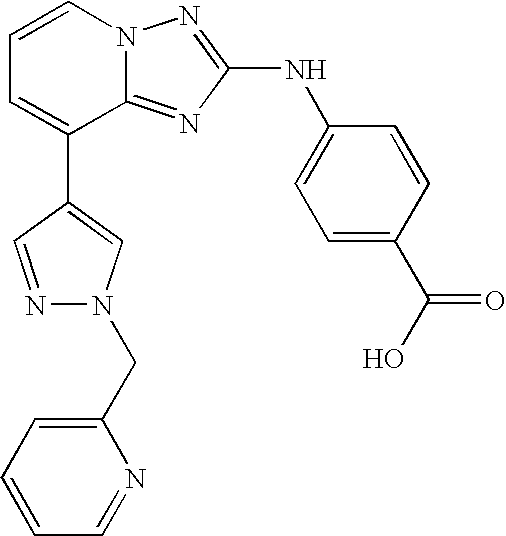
C1=CN2C(=NC(NC3=CC=C(C(O)=O)C=C3)=N2)C(C2=CN(CC3=CC=CC=N3)N=C2)=C1
